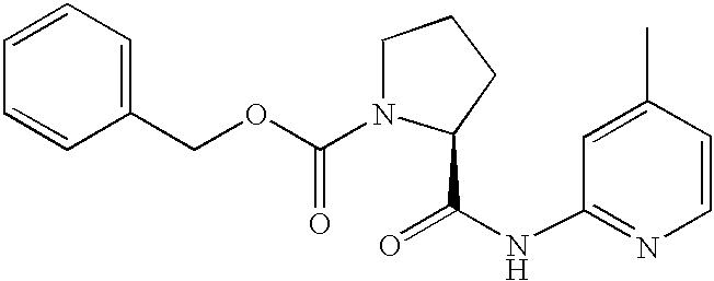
C1(COC(N2C(C(=O)NC3=NC=CC(C)=C3)CCC2)=O)=CC=CC=C1
